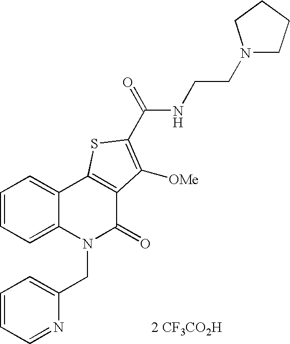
[2 CF3CO2H].N1(CCNC(=O)C2=C([OMe])C3=C(C4=CC=CC=C4N(CC4=CC=CC=N4)C3=O)S2)CCCC1
